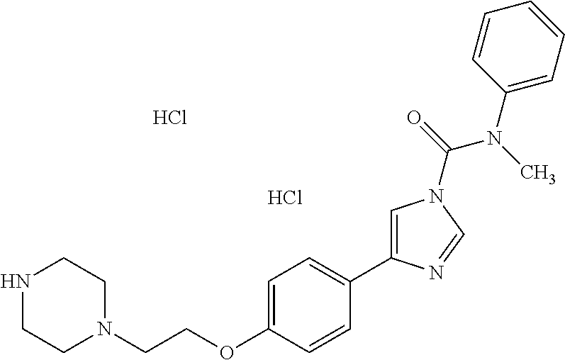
N1CCN(CCOC2=CC=C(C3=CN(C(N(C4=CC=CC=C4)C)=O)C=N3)C=C2)CC1.Cl.Cl
